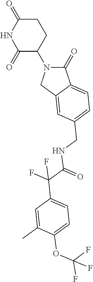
C1(=O)N(C2CCC(=O)NC2=O)CC2=CC(CNC(=O)C(F)(F)C3=CC=C(OC(F)(F)F)C(C)=C3)=CC=C12
